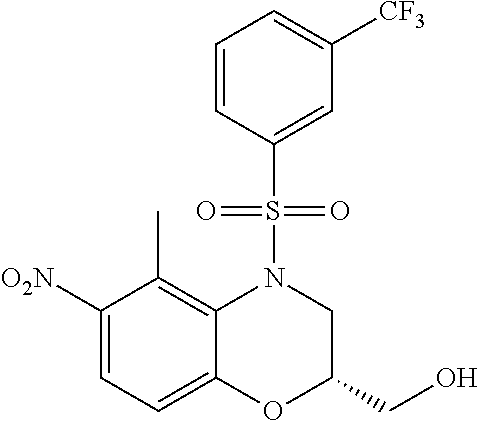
C1=CC(S(=O)(=O)N2CC(CO)OC3=CC=C([O2N])C(C)=C23)=CC([CF3])=C1
